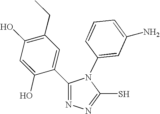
C1(O)=C(CC)C=C(C2=NN=C(S)N2C2=CC(N)=CC=C2)C(O)=C1
